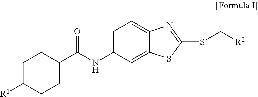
C1C([R1])CCC(C(NC2=CC=C3C(=C2)SC(SC[R2])=N3)=O)C1
